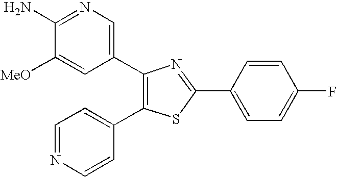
C1(N)=NC=C(C2=C(C3=CC=NC=C3)SC(C3=CC=C(F)C=C3)=N2)C=C1[MeO]
